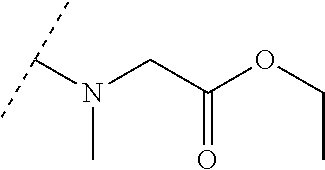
C(C(OCC)=O)N(C(C)C)C
